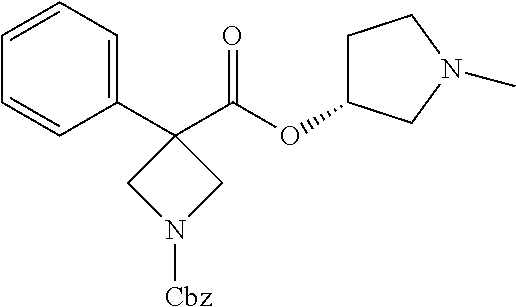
C1(C2=CC=CC=C2)(C(OC2CCN(C)C2)=O)CN([Cbz])C1
